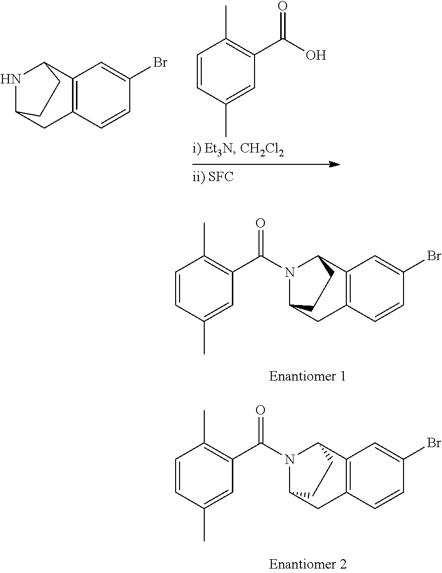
C1=CC(C)=CC(C(N2C3CC4=C(C2CC3)C=C(Br)C=C4)=O)=C1C.C1=CC(C)=CC(C(N2C3CC4=C(C2CC3)C=C(Br)C=C4)=O)=C1C.C1=CC(C)=CC(C(O)=O)=C1C.N1C2CC3=C(C1CC2)C=C(Br)C=C3
